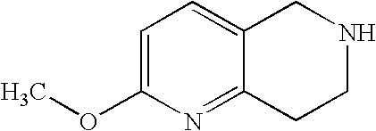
C1=C(OC)N=C2C(=C1)CNCC2
